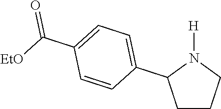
C1CCN([H])C1C1=CC=C(C([EtO])=O)C=C1
